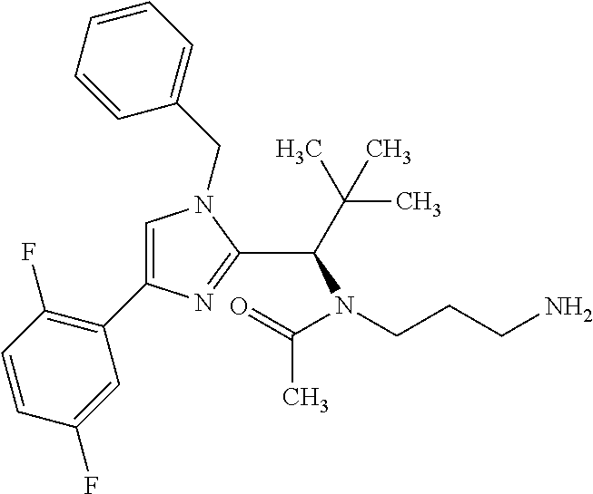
C1(C2=C(F)C=CC(F)=C2)=CN(CC2=CC=CC=C2)C(C(C(C)(C)C)N(CCCN)C(=O)C)=N1
